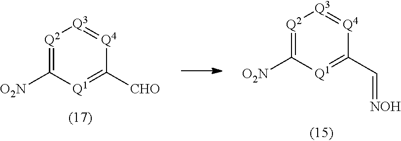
[Q2]1=C([O2N])[Q1]=C([CHO])[Q4]=[Q3]1.[Q2]1=C([O2N])[Q1]=C(C=[NOH])[Q4]=[Q3]1
